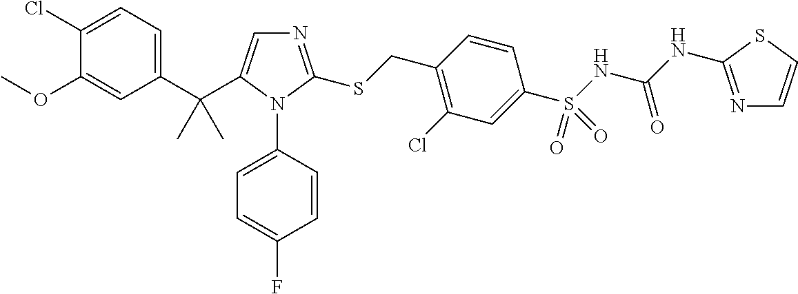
C1(C(C)(C)C2=CN=C(SCC3=C(Cl)C=C(S(NC(NC4=NC=CS4)=O)(=O)=O)C=C3)N2C2=CC=C(F)C=C2)=CC=C(Cl)C(OC)=C1
